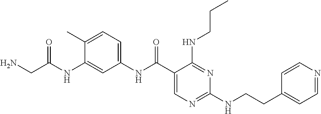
C1(NC(C2=CN=C(NCCC3=CC=NC=C3)N=C2NCCC)=O)=CC=C(C)C(NC(=O)CN)=C1
